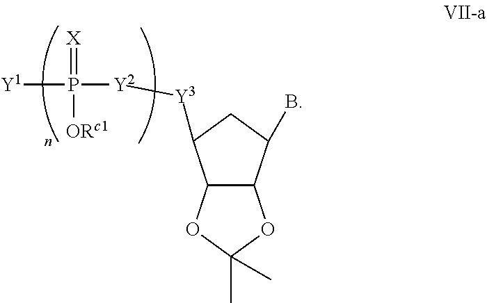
[Y1]P(=[X])([ORc1])[Y2][Y3]C1C2C(C(B)C1)OC(C)(C)O2
